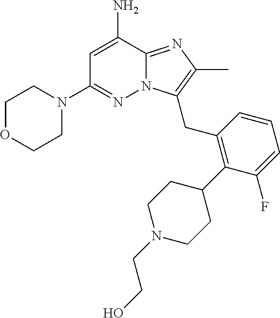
NC1=CC(N2CCOCC2)=NN2C1=NC(C)=C2CC1=C(C2CCN(CCO)CC2)C(F)=CC=C1
